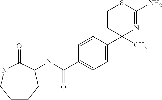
C1(C(NC2CCCCNC2=O)=O)=CC=C(C2(C)N=C(N)SCC2)C=C1
